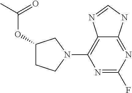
N1=C(F)N=C2C(=C1N1CC(OC(C)=O)CC1)N=CN2
